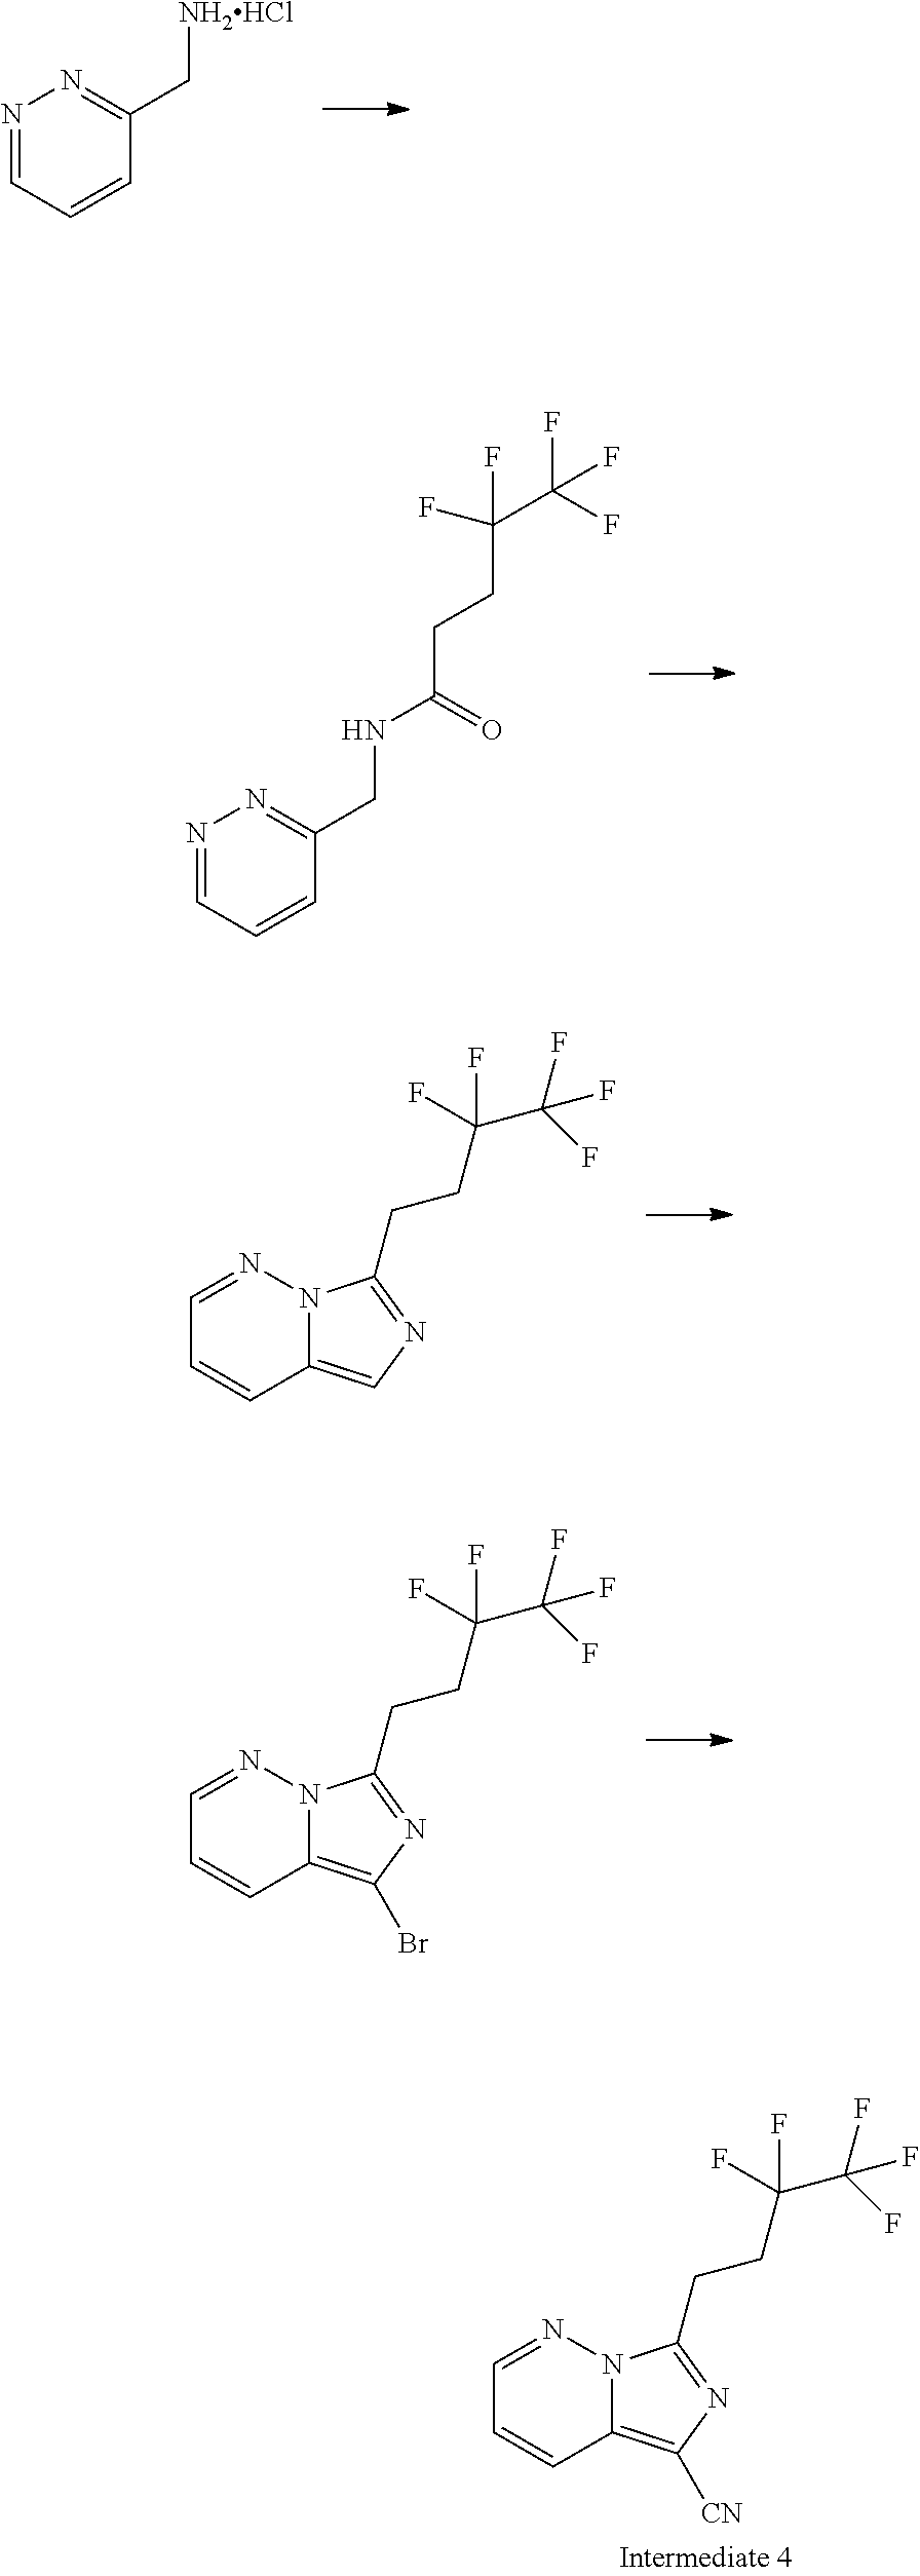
N1=CC=CC(C[NH2HCl])=N1.N12C(=C(Br)N=C1CCC(C(F)(F)F)(F)F)C=CC=N2.N12C(=C([CN])N=C1CCC(C(F)(F)F)(F)F)C=CC=N2.N1=CC=CC(CNC(=O)CCC(C(F)(F)F)(F)F)=N1.N12C(=CN=C1CCC(C(F)(F)F)(F)F)C=CC=N2
